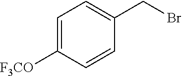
C1=C([F3CO])C=CC(CBr)=C1
